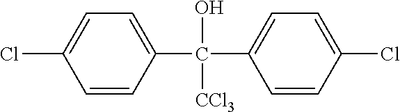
C1(C(C2=CC=C(Cl)C=C2)(O)[CCl3])=CC=C(Cl)C=C1
